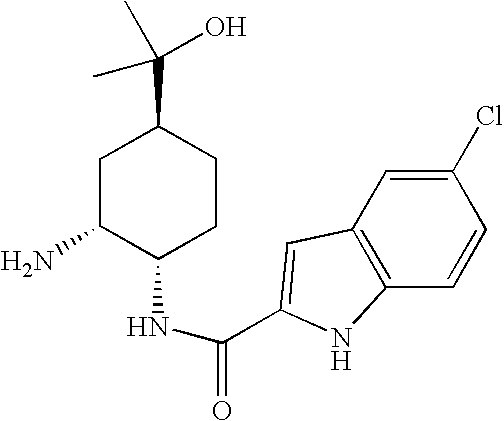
C1C(N)C(NC(=O)C2=CC3=C(C=CC(Cl)=C3)N2)CCC1C(O)(C)C
